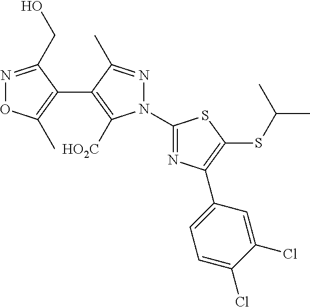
N1(C2=NC(C3=CC=C(Cl)C(Cl)=C3)=C(SC(C)C)S2)N=C(C)C(C2=C(C)ON=C2CO)=C1[HO2C]
